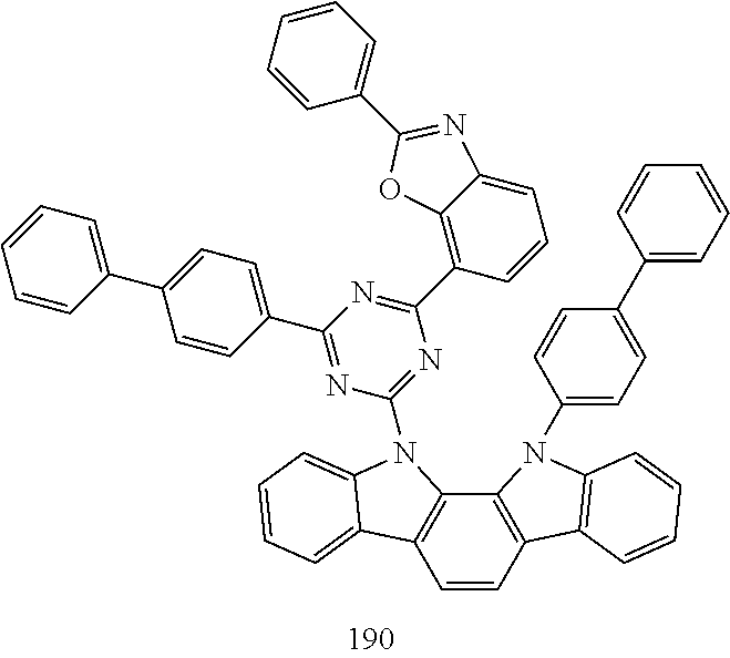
C1=CC2=C(C3=C1C1=CC=CC=C1N3C1=NC(C3=C4C(=CC=C3)N=C(C3=CC=CC=C3)O4)=NC(C3=CC=C(C4=CC=CC=C4)C=C3)=N1)N(C1=CC=C(C3=CC=CC=C3)C=C1)C1=C2C=CC=C1
